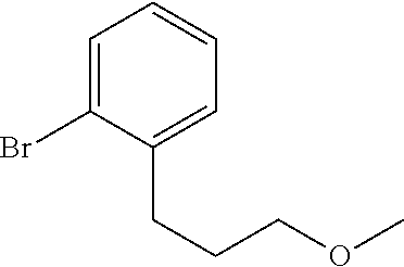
C1=C(Br)C(CCCOC)=CC=C1
